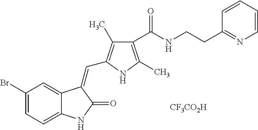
C1(Br)=CC=C2C(=C1)C(=CC1=C(C)C(C(NCCC3=NC=CC=C3)=O)=C(C)N1)C(=O)N2.[CF3CO2H]
